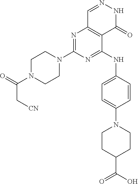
C1N(C2=NC3=C(C(NC4=CC=C(N5CCC(C(=O)O)CC5)C=C4)=N2)C(=O)NN=C3)CCN(C(=O)C[CN])C1
